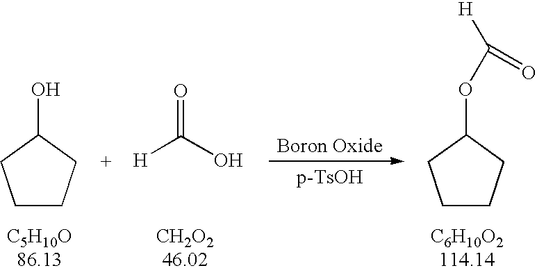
[H]C(O)=O.OC1CCCC1.O(C1CCCC1)C([H])=O
